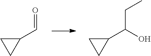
O=CC1CC1.C(C(C1CC1)O)C
